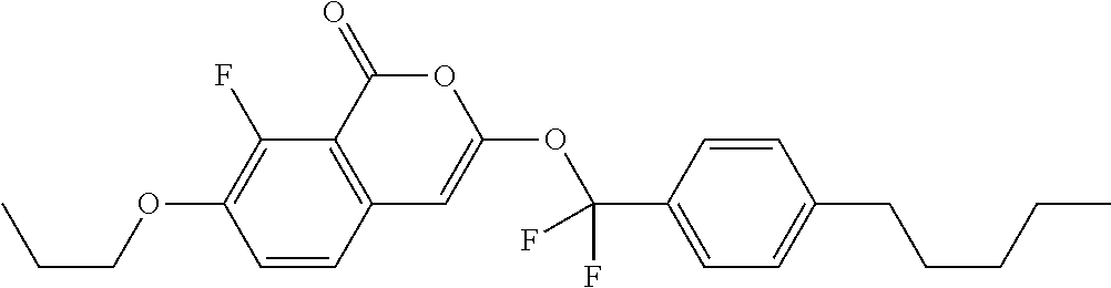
C1=CC2=C(C(F)=C1OCCC)C(=O)OC(OC(C1=CC=C(CCCCC)C=C1)(F)F)=C2
